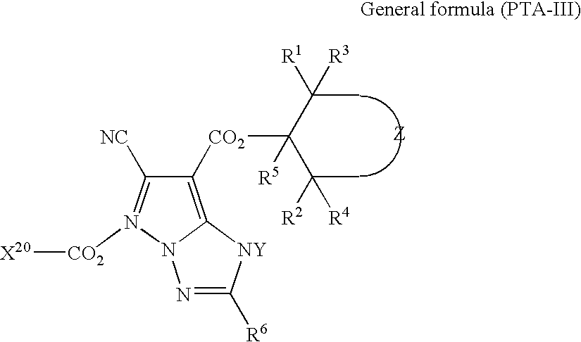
C1([CO2]C([R5])(C(C)([R1])[R3])C([R2])([R4])C)=C2N(N([CO2][X20])=C1[NC])N=C([R6])[NY]2
